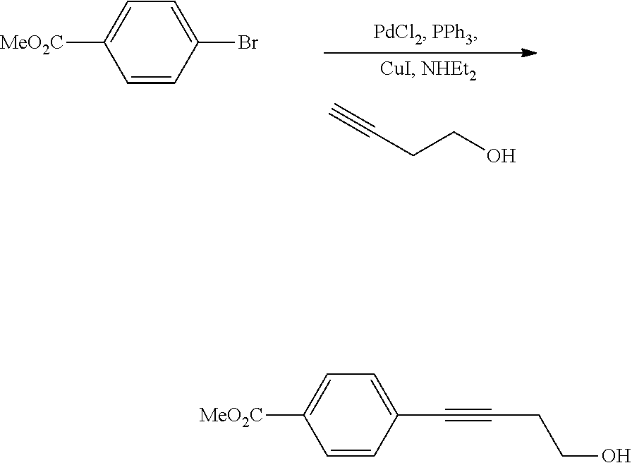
C(CCO)#C.C1=CC(Br)=CC=C1[MeO2C].C1=CC(C#CCCO)=CC=C1[MeO2C]
